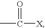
O=C(C)[X]
